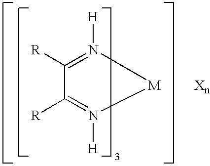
C1([R])=N([H])[M]N([H])=C1[R].[Xn]
